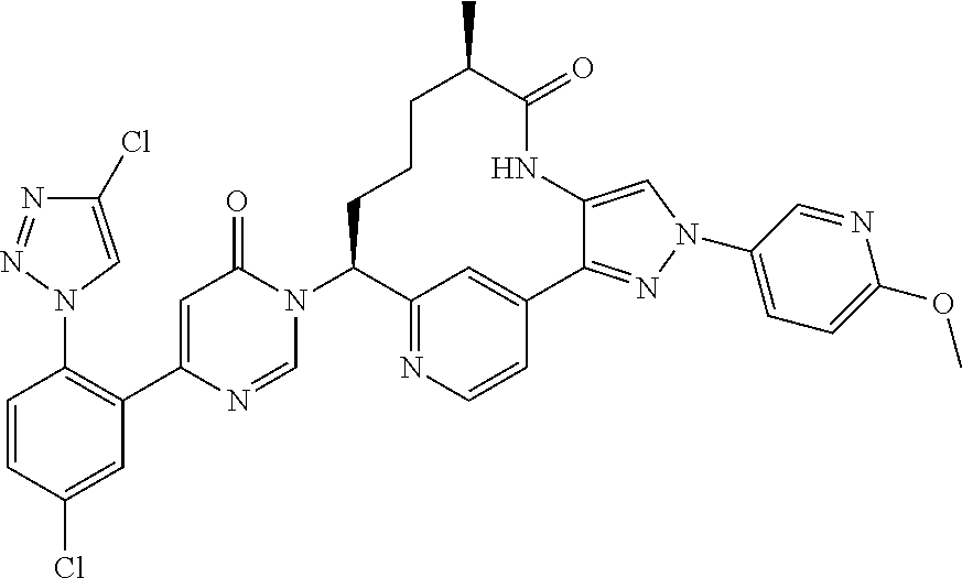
N1(C2=C(C3=CC(=O)N(C4C5=NC=CC(=C5)C5=NN(C6=CC=C(OC)N=C6)C=C5NC(=O)C(C)CCC4)C=N3)C=C(Cl)C=C2)C=C(Cl)N=N1
